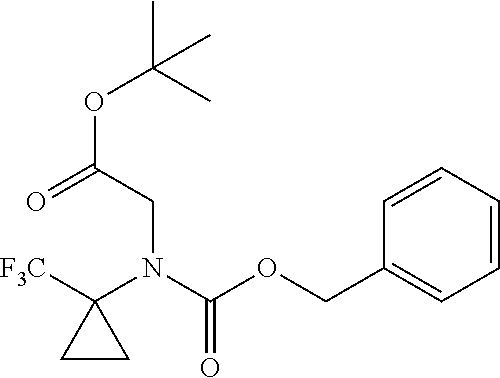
C1(COC(N(C2([F3C])CC2)CC(OC(C)(C)C)=O)=O)=CC=CC=C1
